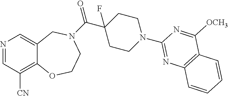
N1=CC([CN])=C2C(=C1)CN(C(C1(F)CCN(C3=NC4=C(C([OCH3])=N3)C=CC=C4)CC1)=O)CCO2
